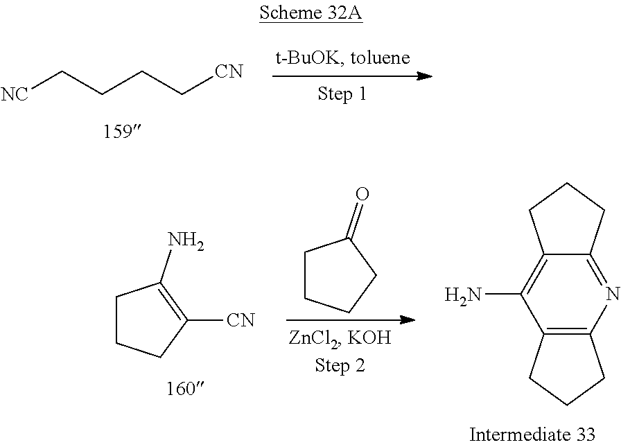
[NC]CCCC[CN].C1CCC([CN])=C1N.C12=C(N=C3C(=C1N)CCC3)CCC2.C1CCCC1=O
